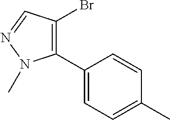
C1(C2=C(Br)C=NN2C)=CC=C(C)C=C1
